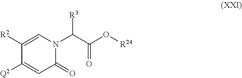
C1([R2])=CN(C(C(O[R24])=O)[R3])C(=O)C=C1[Q2]
